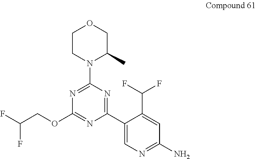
C1CN(C2=NC(OCC(F)F)=NC(C3=CN=C(N)C=C3C(F)F)=N2)C(C)CO1
